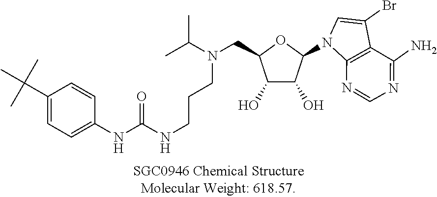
C(N(C(C)C)CC1C(O)C(O)C(N2C=C(Br)C3=C2N=CN=C3N)O1)CCNC(NC1=CC=C(C(C)(C)C)C=C1)=O
